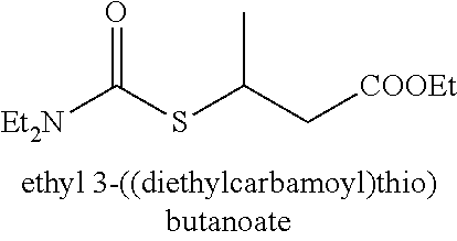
[Et2N]C(SC(C[COOEt])C)=O
